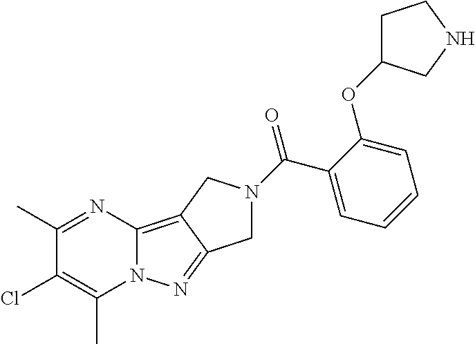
C1(C)=NC2=C3C(=NN2C(C)=C1Cl)CN(C(=O)C1=CC=CC=C1OC1CCNC1)C3
